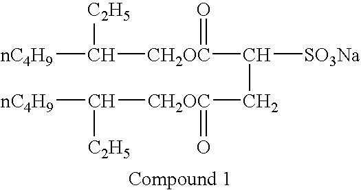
[nC4H9]C([C2H5])[CH2OC](=O)C([SO3Na])C[CH2OC](=O)C([nC4H9])[C2H5]
